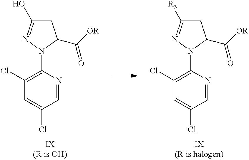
C1(Cl)=C(N2C(C([OR])=O)CC(O)=N2)N=CC(Cl)=C1.C1(Cl)=C(N2C(C([OR])=O)CC([R3])=N2)N=CC(Cl)=C1
